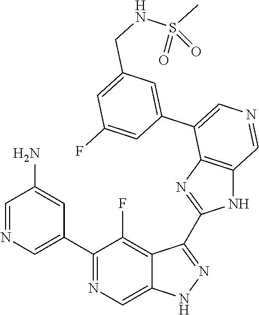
C1(C2=CN=CC(N)=C2)=NC=C2C(=C1F)C(C1=NC3=C(N1)C=NC=C3C1=CC(CNS(C)(=O)=O)=CC(F)=C1)=NN2
